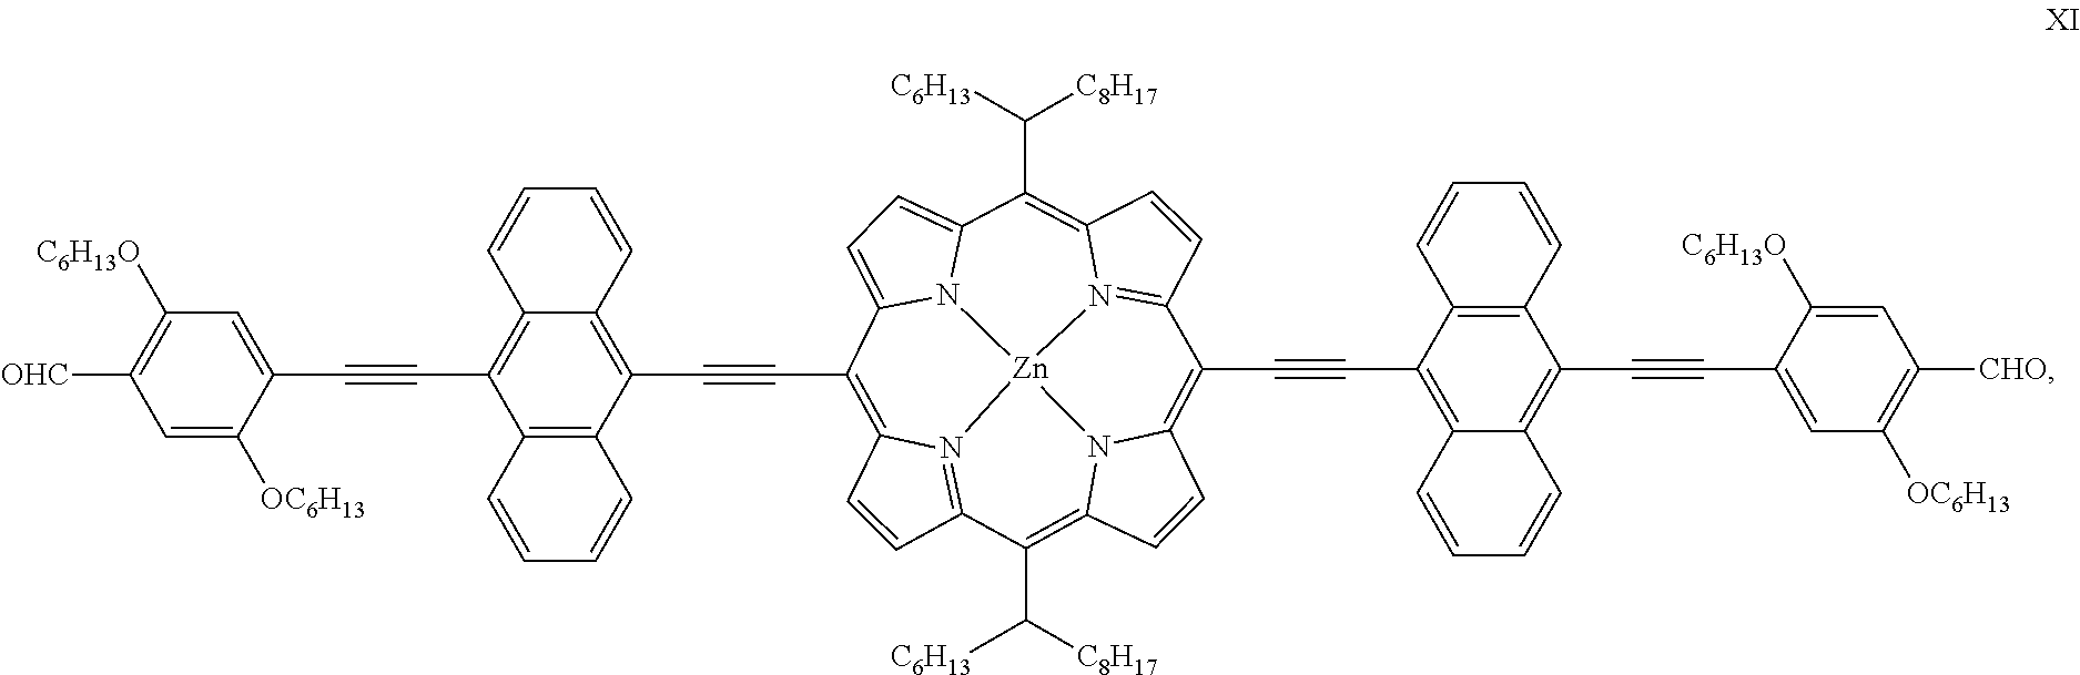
C1=CC2=N3C1=C(C#CC1=C4C(=C(C#CC5=CC([C6H13O])=C([OHC])C=C5[OC6H13])C5=C1C=CC=C5)C=CC=C4)C1=CC=C4N1[Zn]31N3=C(C=CC3=C4C([C6H13])[C8H17])C(C#CC3=C4C(=C(C#CC5=CC([OC6H13])=C([CHO])C=C5[C6H13O])C5=C3C=CC=C5)C=CC=C4)=C3C=CC(=C2C([C8H17])[C6H13])N31
